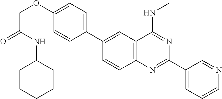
C1(C2=CC3=C(C=C2)N=C(C2=CC=CN=C2)N=C3NC)=CC=C(OCC(NC2CCCCC2)=O)C=C1
